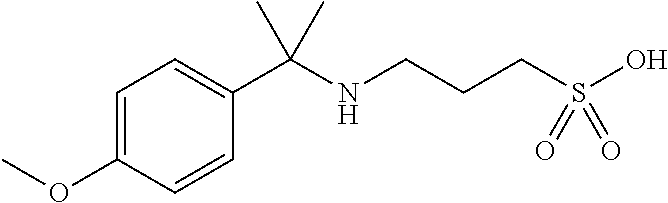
C1=C(OC)C=CC(C(NCCCS(O)(=O)=O)(C)C)=C1
